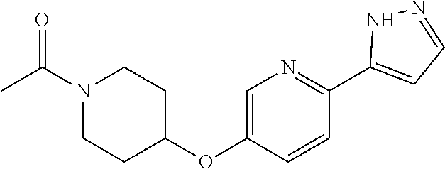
N1=C(C2=CC=NN2)C=CC(OC2CCN(C(C)=O)CC2)=C1
